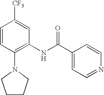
C1=CC(N2CCCC2)=C(NC(C2=CC=NC=C2)=O)C=C1[CF3]
